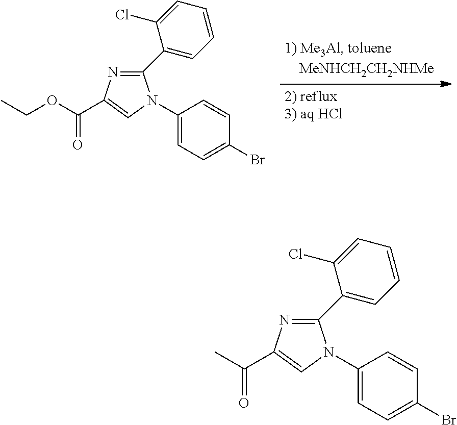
C1(C2=CC=CC=C2Cl)=NC(C(OCC)=O)=CN1C1=CC=C(Br)C=C1.C1(C2=CC=CC=C2Cl)=NC(C(C)=O)=CN1C1=CC=C(Br)C=C1
